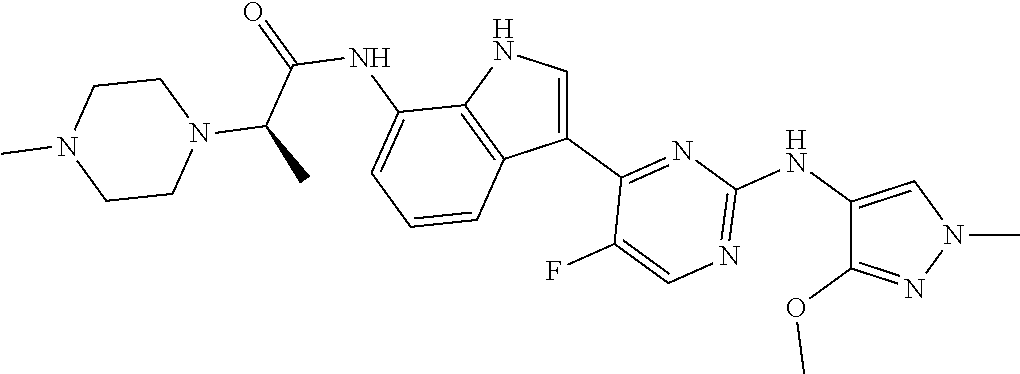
N1=C(NC2=CN(C)N=C2OC)N=C(C2=CNC3=C2C=CC=C3NC(=O)C(C)N2CCN(C)CC2)C(F)=C1
